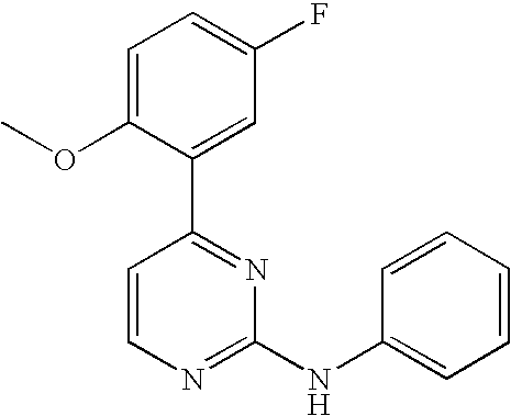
C1=C(OC)C(C2=NC(NC3=CC=CC=C3)=NC=C2)=CC(F)=C1
